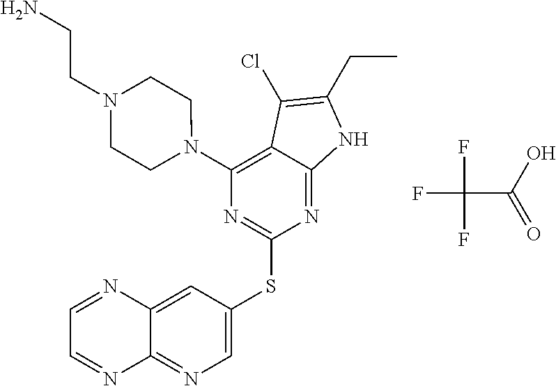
C1=C(SC2=NC(N3CCN(CCN)CC3)=C3C(=N2)NC(CC)=C3Cl)C=C2C(=N1)N=CC=N2.FC(C(=O)O)(F)F
